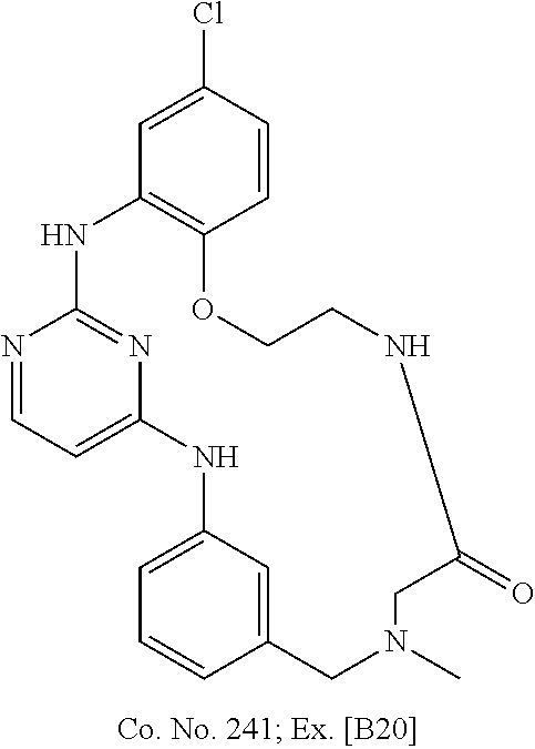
N1=CC=C2N=C1NC1=C(C=CC(Cl)=C1)OCCNC(=O)CN(C)CC1=CC(=CC=C1)N2
